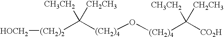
[(CH2)2](C([(CH2)4]O[(CH2)4]C([CO2H])([CH3CH2])[CH2CH3])([CH3CH2])[CH2CH3])[HOCH2]
